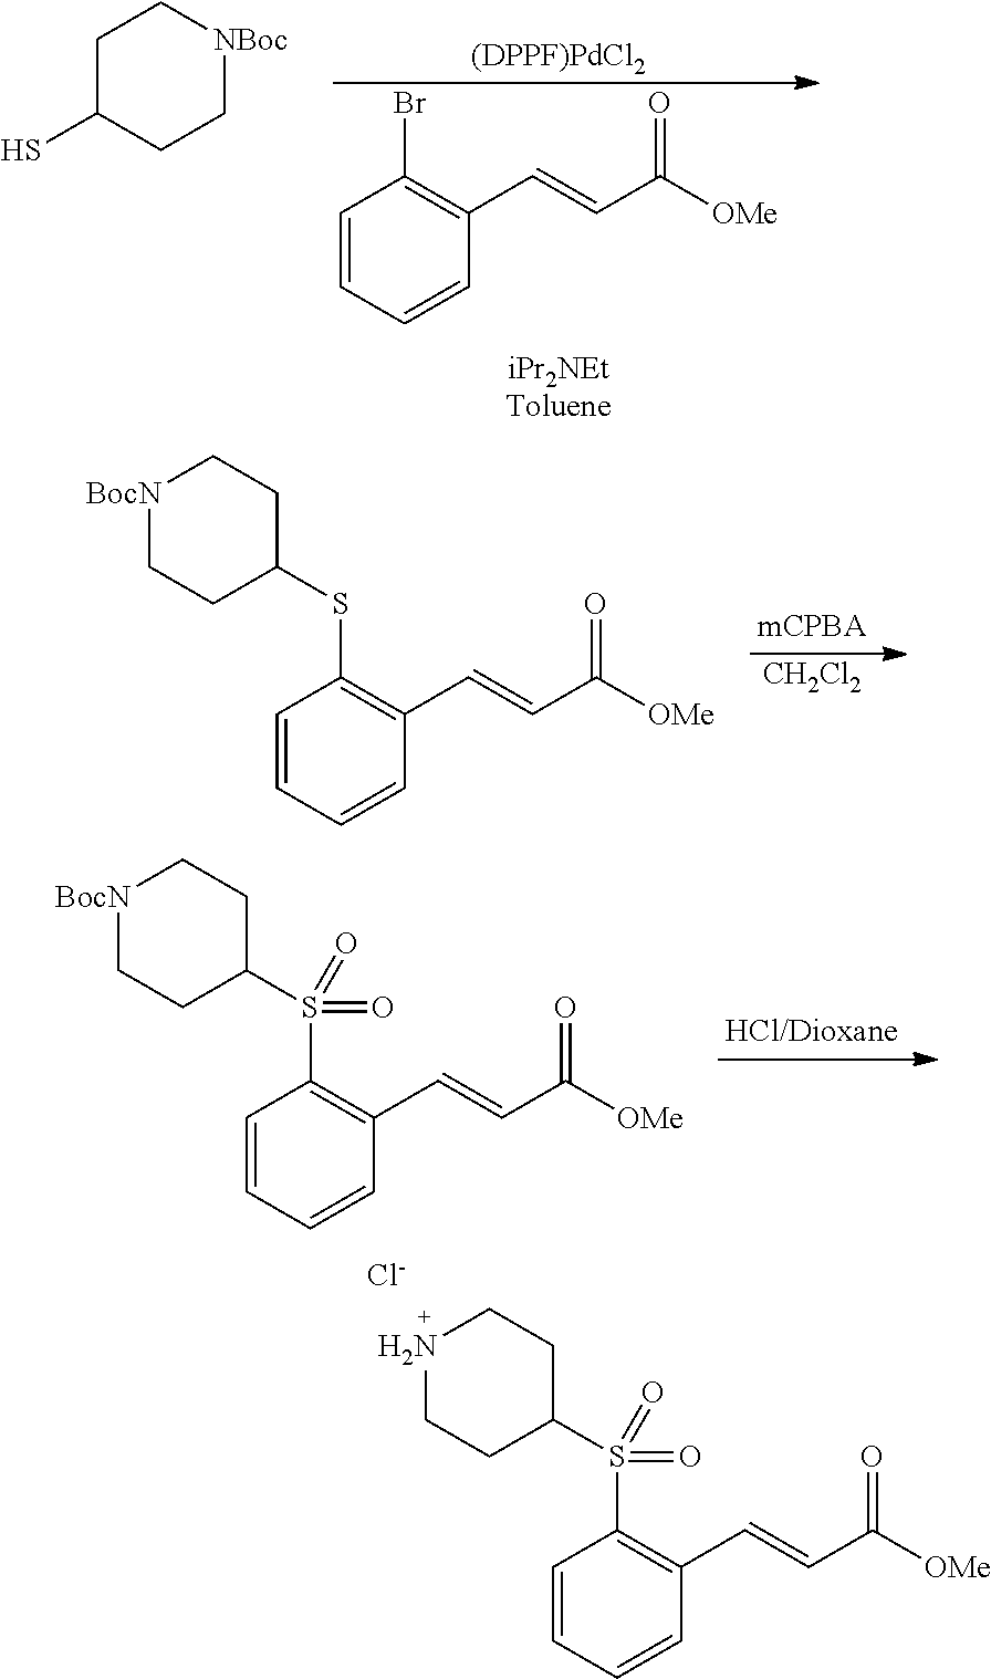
C1=CC=CC(C=CC([OMe])=O)=C1S(C1CCNCC1)(=O)=O.[Cl-].C1=CC=CC(C=CC([OMe])=O)=C1Br.[(DPPF)PdCl2].C1C(S)CC[NBoc]C1.[CH2Cl2].C1=CC=CC(C=CC([OMe])=O)=C1SC1CC[BocN]CC1.C1=CC=CC(C=CC([OMe])=O)=C1S(C1CC[BocN]CC1)(=O)=O
